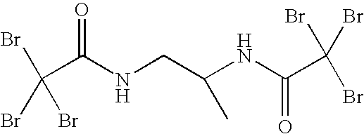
BrC(Br)(Br)C(NCC(NC(C(Br)(Br)Br)=O)C)=O
